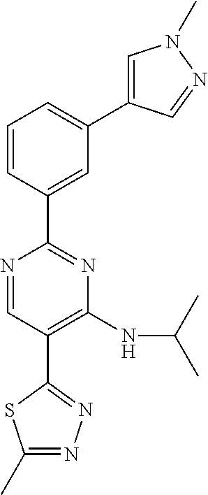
C1(NC(C)C)=C(C2=NN=C(C)S2)C=NC(C2=CC(C3=CN(C)N=C3)=CC=C2)=N1
